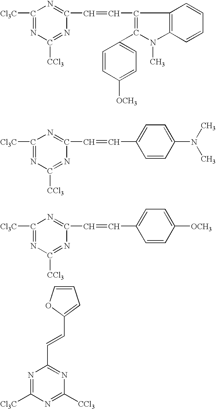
C1([Cl3C])=NC([CCl3])=NC(C=CC2=C(C3=CC=C([OCH3])C=C3)N(C)C3=C2C=CC=C3)=N1.C1([Cl3C])=NC([CCl3])=NC(C=CC2=CC=C(N(C)C)C=C2)=N1.C1([Cl3C])=NC([CCl3])=NC(C=CC2=CC=C([OCH3])C=C2)=N1.C1=CC=C(C=CC2=NC([CCl3])=NC([Cl3C])=N2)O1
